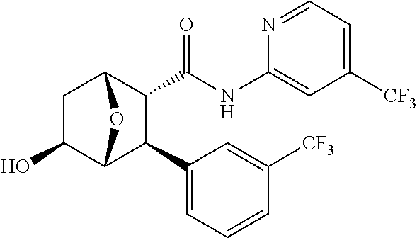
C1(O)C2C(C3=CC=CC([CF3])=C3)C(C(NC3=CC([CF3])=CC=N3)=O)C(C1)O2
